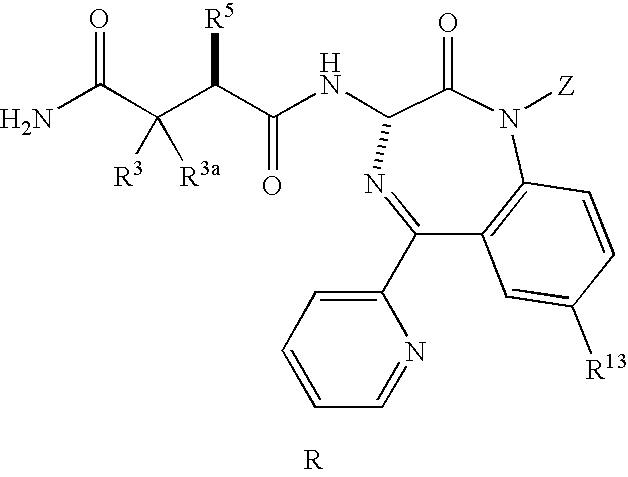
NC(C(C(C(NC1C(=O)N([Z])C2=C(C(C3=CC=CC=N3)=N1)C=C([R13])C=C2)=O)[R5])([R3])[R3a])=O.[R]
